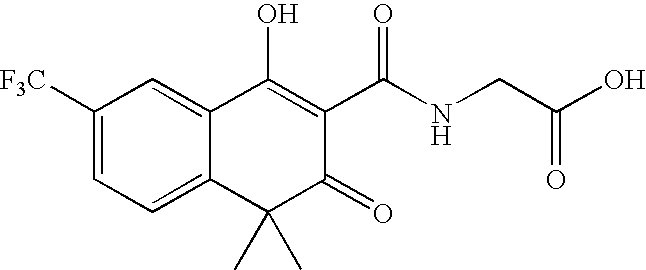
C1([F3C])=CC=C2C(=C1)C(O)=C(C(NCC(O)=O)=O)C(=O)C2(C)C
